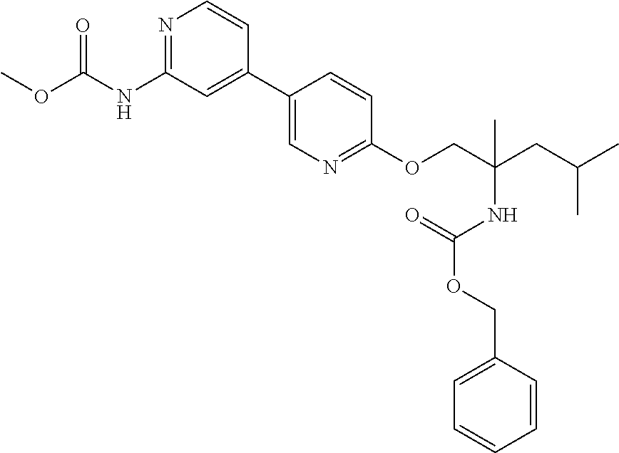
C1(C2=CC(NC(OC)=O)=NC=C2)=CN=C(OCC(CC(C)C)(C)NC(OCC2=CC=CC=C2)=O)C=C1
